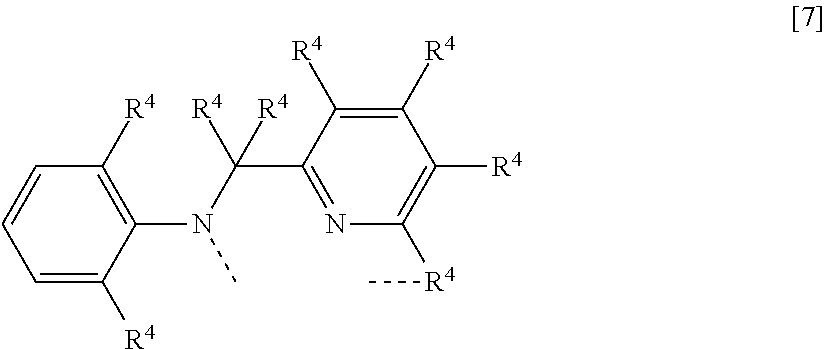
C1=C([R4])C(N(C(C2=NC([R4]C)=C([R4])C([R4])=C2[R4])([R4])[R4])C)=C([R4])C=C1
